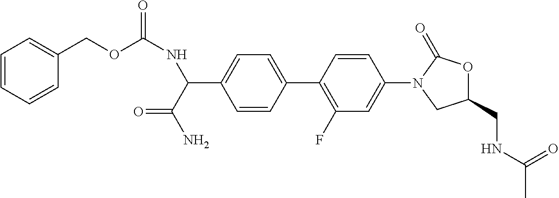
C1=C(C2=C(F)C=C(N3CC(CNC(C)=O)OC3=O)C=C2)C=CC(C(C(=O)N)NC(=O)OCC2=CC=CC=C2)=C1
